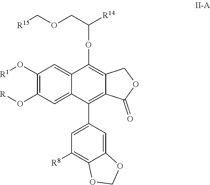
C1(O[R1])=C(O[R])C=C2C(=C1)C(OC([R14])COC[R15])=C1C(=C2C2=CC([R8])=C3C(=C2)OCO3)C(=O)OC1
